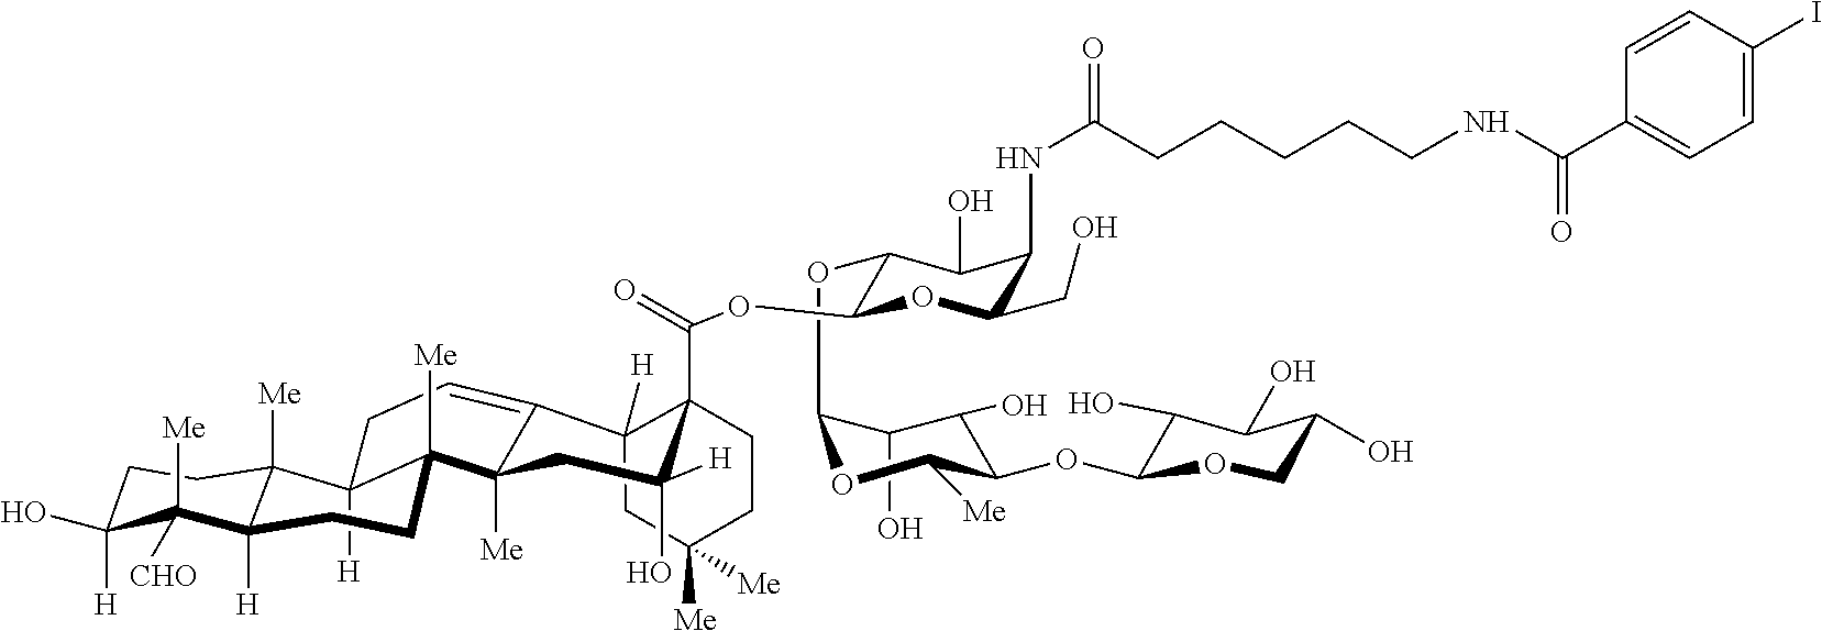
C1(OC2C(O)C(O)C(OC3C(O)C(O)C(O)CO3)C([Me])O2)C(OC(=O)C23CCC([Me])([Me])CC2([H])C2=CCC4([H])C([Me])(C2([Me])CC3([H])O)CCC2([H])C4([Me])CCC([H])(O)C2([CHO])[Me])OC(CO)C(NC(=O)CCCCCNC(C2=CC=C(I)C=C2)=O)C1O
